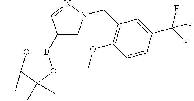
B1(C2=CN(CC3=C(OC)C=CC(C(F)(F)F)=C3)N=C2)OC(C)(C)C(C)(C)O1
